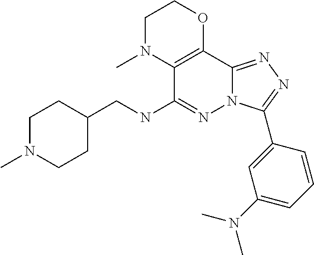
C1N(C)C2=C(OC1)C1=NN=C(C3=CC(N(C)C)=CC=C3)N1N=C2NCC1CCN(C)CC1
